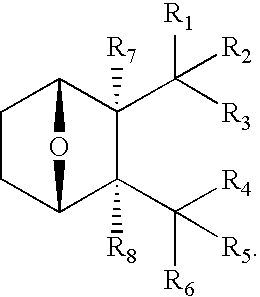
C([R4])([R5])([R6])C1([R8])C2CCC(C1(C([R3])([R1])[R2])[R7])O2
